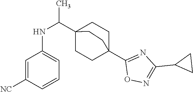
C1=C([NC])C=CC=C1NC(C12CCC(C3=NC(C4CC4)=NO3)(CC1)CC2)C
